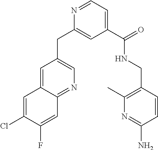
C1=C2C(=NC=C1CC1=CC(C(NCC3=C(C)N=C(N)C=C3)=O)=CC=N1)C=C(F)C(Cl)=C2
